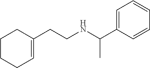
C1(CCNC(C2=CC=CC=C2)C)=CCCCC1
